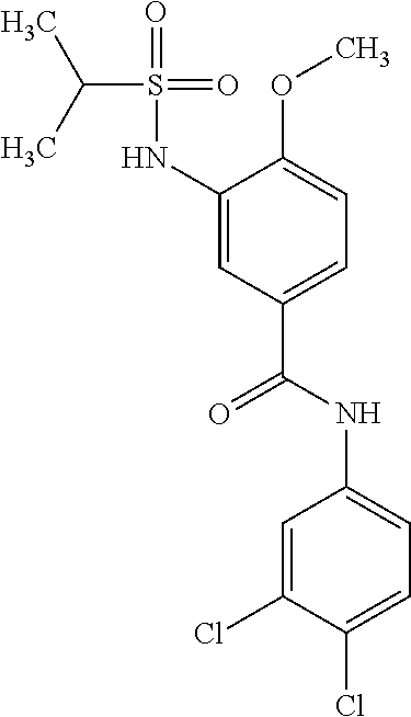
C1(NS(=O)(=O)C(C)C)=CC(C(NC2=CC=C(Cl)C(Cl)=C2)=O)=CC=C1OC
